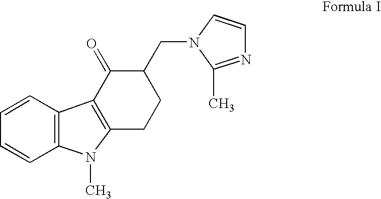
C12=C(C=CC=C1)C1=C(N2C)CCC(CN2C(C)=NC=C2)C1=O
